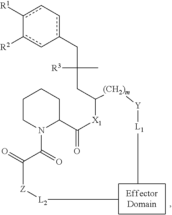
c1([R1])c-cc(CC(C)([R3])CC([(CH2)m][Y][L1]C)[X1]C(C2N(C(C(=O)[Z][L2]C)=O)CCCC2)=O)-cc-1[R2]
